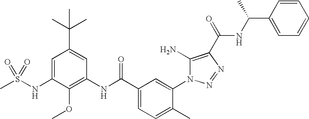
CS(NC1=CC(C(C)(C)C)=CC(NC(C2=CC=C(C)C(N3C(N)=C(C(=O)NC(C4=CC=CC=C4)C)N=N3)=C2)=O)=C1OC)(=O)=O
